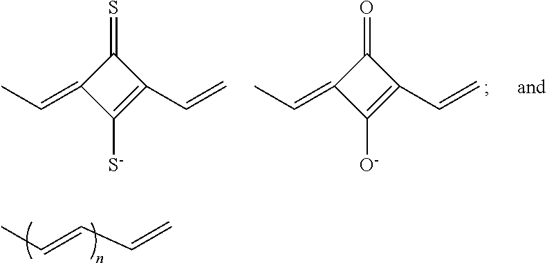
C1(=O)C(=CC)C([O-])=C1C=C.C1(=S)C(=CC)C([S-])=C1C=C.CC=CC=C
